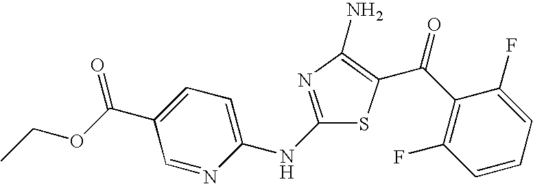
C1(C(OCC)=O)=CC=C(NC2=NC(N)=C(C(C3=C(F)C=CC=C3F)=O)S2)N=C1
